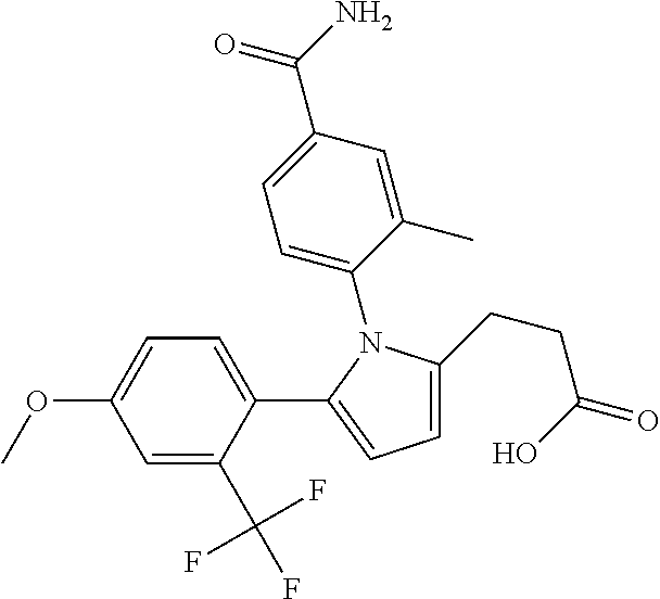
C1(C2=CC=C(CCC(O)=O)N2C2=CC=C(C(N)=O)C=C2C)=CC=C(OC)C=C1C(F)(F)F
